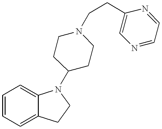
C1=CC=C2C(=C1)N(C1CCN(CCC3=CN=CC=N3)CC1)CC2
